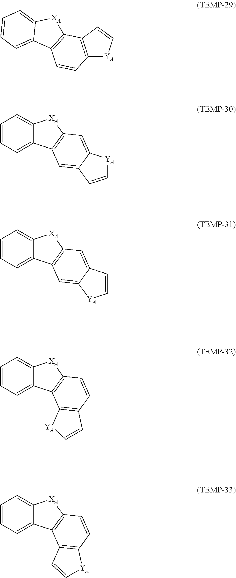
C12=C(C=C[YA]1)C1=C(C=C2)C2=CC=CC=C2[XA]1.C1=CC2=CC3=C(C=C2[YA]1)[XA]C1=CC=CC=C31.C1=CC2=CC3=C(C=C2[YA]1)C1=CC=CC=C1[XA]3.C1=CC2=C(C3=C1C=C[YA]3)C1=CC=CC=C1[XA]2.C1=CC2=C(C3=C1[YA]C=C3)C1=CC=CC=C1[XA]2
